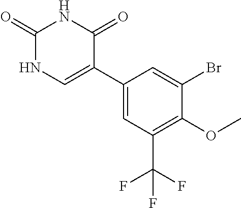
C1(=O)NC=C(C2=CC(C(F)(F)F)=C(OC)C(Br)=C2)C(=O)N1
